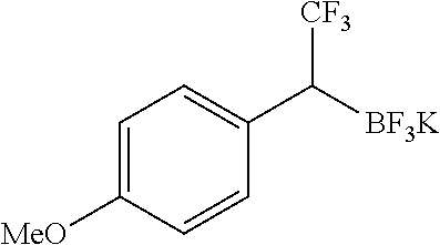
C1(C([CF3])[BF3K])=CC=C([MeO])C=C1
